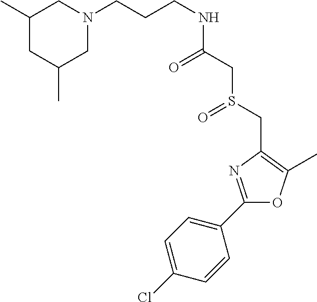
C(CCNC(CS(CC1=C(C)OC(C2=CC=C(Cl)C=C2)=N1)=O)=O)N1CC(C)CC(C)C1
